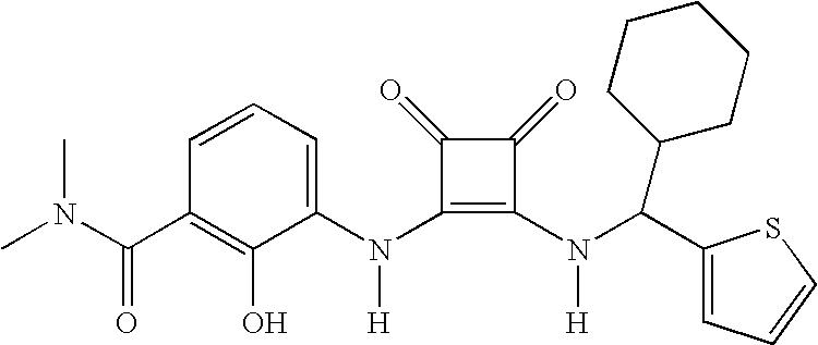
C(C1=C(O)C(N(C2=C(N([H])C(C3=CC=CS3)C3CCCCC3)C(=O)C2=O)[H])=CC=C1)(=O)N(C)C
